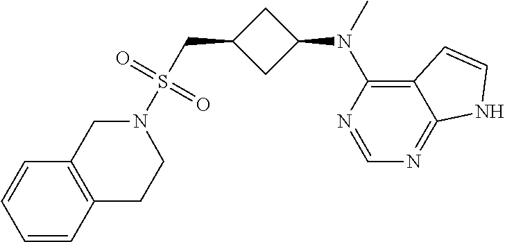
N1=CN=C2C(=C1N(C)C1CC(CS(=O)(=O)N3CC4=C(C=CC=C4)CC3)C1)C=CN2
